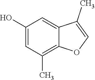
C1(O)=CC(C)=C2C(=C1)C(C)=CO2
